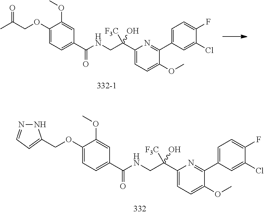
C1(C(NCC(C2=CC=C(OC)C(C3=CC=C(F)C(Cl)=C3)=N2)([F3C])O)=O)=CC=C(OCC(C)=O)C(OC)=C1.C1(C(NCC(C2=CC=C(OC)C(C3=CC=C(F)C(Cl)=C3)=N2)([F3C])O)=O)=CC=C(OCC2=CC=NN2)C(OC)=C1
